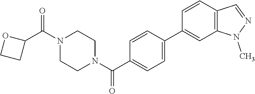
C1(C(N2CCN(C(=O)C3=CC=C(C4=CC5=C(C=C4)C=NN5C)C=C3)CC2)=O)OCC1
